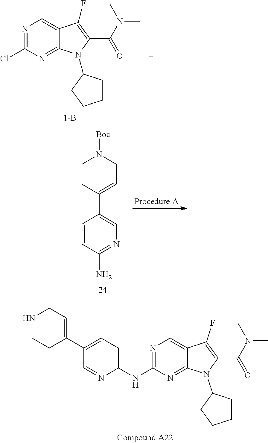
N1=C(Cl)N=C2C(=C1)C(F)=C(C(=O)N(C)C)N2C1CCCC1.C1=CC(N)=NC=C1C1=CCN([Boc])CC1.N1CCC(C2=CC=C(NC3=NC=C4C(=N3)N(C3CCCC3)C(C(N(C)C)=O)=C4F)N=C2)=CC1
